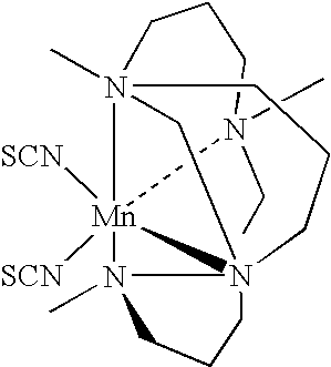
CN1(CC)[Mn]23([SCN])([SCN])N45(N2(C)CCC4)CCCN3(C)(CCC1)C5
